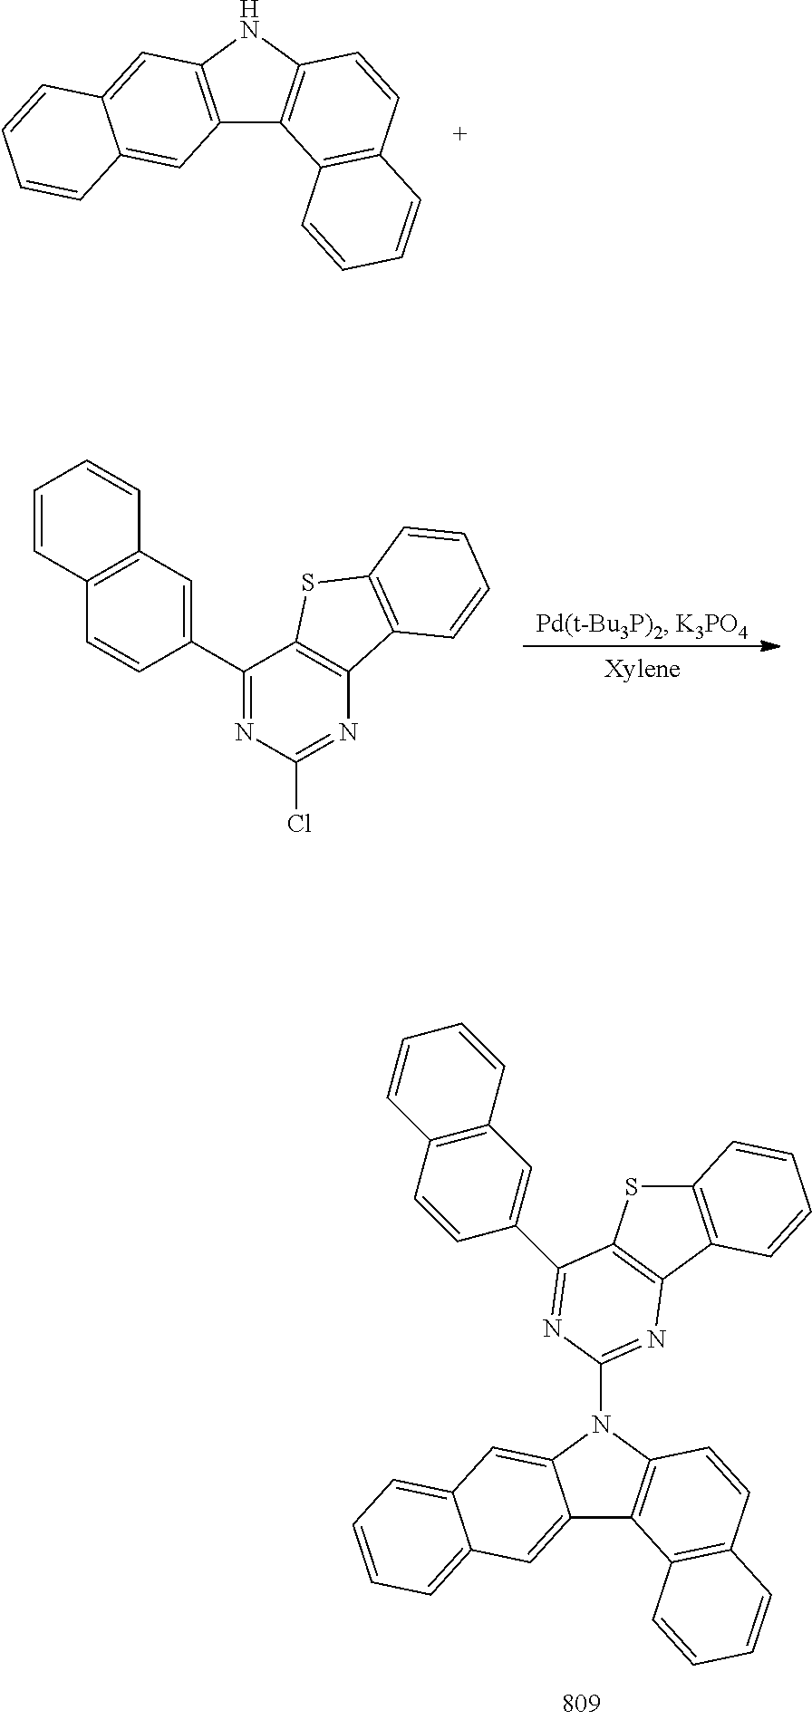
N1(C2=NC3=C(SC4=C3C=CC=C4)C(C3=CC4=C(C=C3)C=CC=C4)=N2)C2=CC3=CC=CC=C3C=C2C2=C1C=CC1=C2C=CC=C1.C12=C(NC3=C1C1=C(C=C3)C=CC=C1)C=C1C(=C2)C=CC=C1.C1(C2=CC3=C(C=C2)C=CC=C3)=NC(Cl)=NC2=C1SC1=C2C=CC=C1
